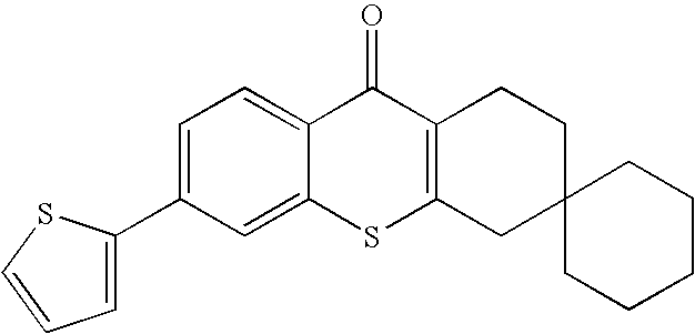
C1=C(C2=CC=CS2)C=C2C(=C1)C(=O)C1=C(S2)CC2(CC1)CCCCC2
